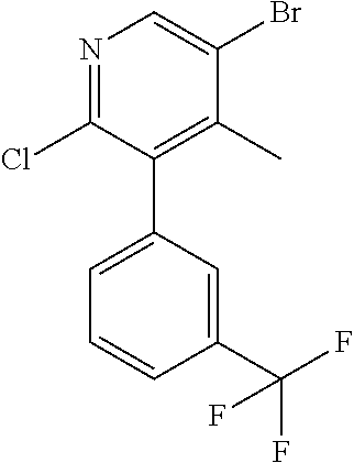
N1=C(Cl)C(C2=CC=CC(C(F)(F)F)=C2)=C(C)C(Br)=C1
